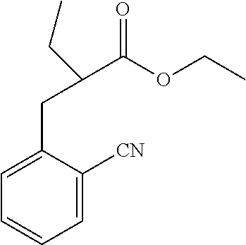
C1=C([CN])C(CC(C(OCC)=O)CC)=CC=C1
